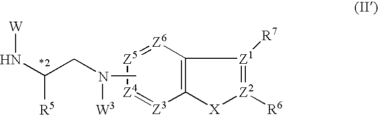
[W]NC([R5])CN([W3])C.C12=C([Z6]=[Z5][Z4]=[Z3]1)[Z1]([R7])=[Z2]([R6])[X]2
